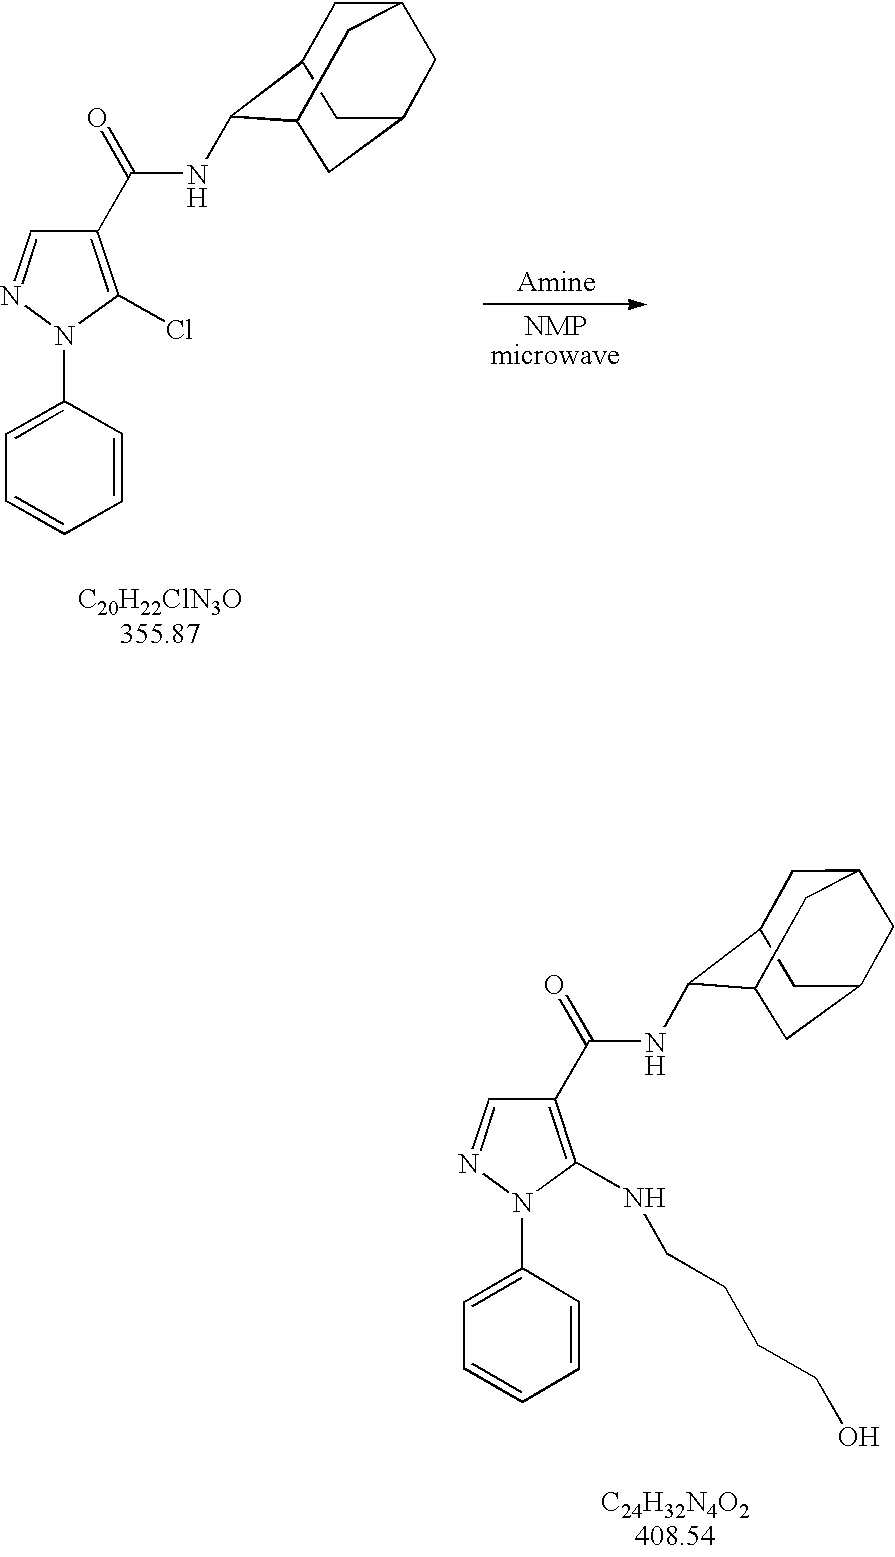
C1=C(N2N=CC(C(=O)NC3C4CC5CC(CC3C5)C4)=C2NCCCCO)C=CC=C1.C1=C(N2N=CC(C(=O)NC3C4CC5CC(CC3C5)C4)=C2Cl)C=CC=C1
